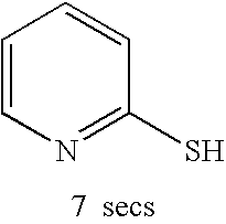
C1=CN=C(S)C=C1
